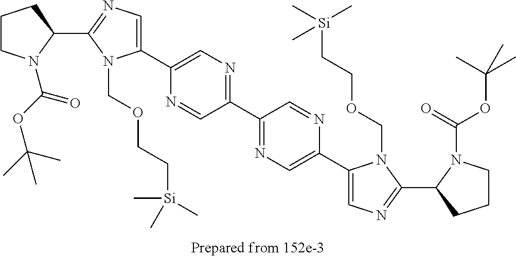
C1=C(C2=CN=C(C3CCCN3C(=O)OC(C)(C)C)N2COCC[Si](C)(C)C)N=CC(C2=NC=C(C3=CN=C(C4CCCN4C(=O)OC(C)(C)C)N3COCC[Si](C)(C)C)N=C2)=N1
